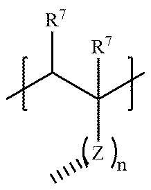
CC(C(C)([Z]C)[R7])[R7]
